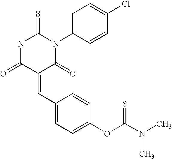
N1C(=O)C(=CC2=CC=C(OC(N(C)C)=S)C=C2)C(=O)N(C2=CC=C(Cl)C=C2)C1=S
